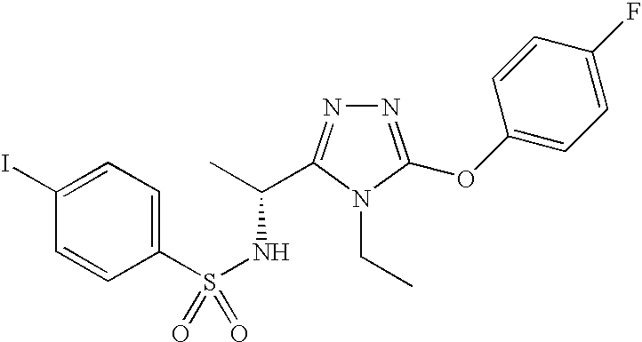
S(NC(C)C1=NN=C(OC2=CC=C(F)C=C2)N1CC)(=O)(C1=CC=C(I)C=C1)=O
